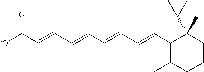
[-O]C(C=C(C=CC=C(C=CC1=C(C)CCCC1(C(C)(C)C)C)C)C)=O
